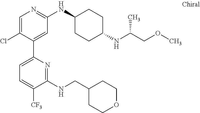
C1=C(Cl)C(C2=CC=C([CF3])C(NCC3CCOCC3)=N2)=CC(NC2CCC(NC(COC)C)CC2)=N1
